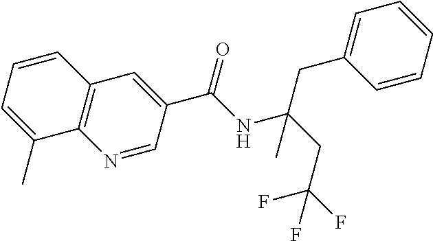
C12=C(N=CC(C(NC(CC(F)(F)F)(CC3=CC=CC=C3)C)=O)=C1)C(C)=CC=C2
